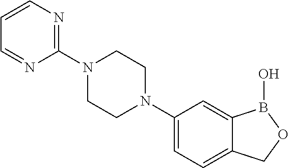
C1=CN=C(N2CCN(C3=CC=C4C(=C3)B(O)OC4)CC2)N=C1
